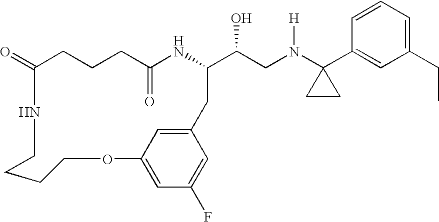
C1(=O)CCCC(=O)NC(C(CN(C2(C3=CC(CC)=CC=C3)CC2)[H])O)CC2=CC(=CC(F)=C2)OCCCCN1
